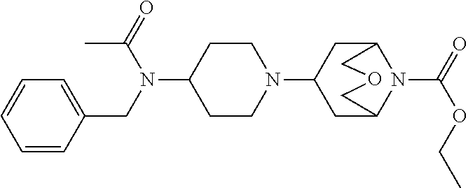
C1(N(C(=O)C)CC2=CC=CC=C2)CCN(C2CC3N(C(=O)OCC)C(C2)COC3)CC1
